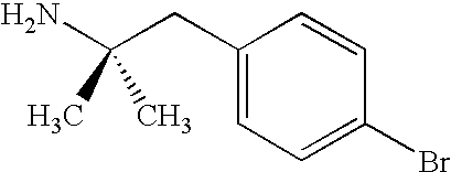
NC(CC1=CC=C(Br)C=C1)(C)C
